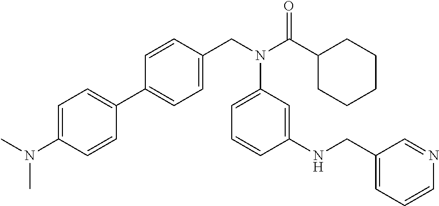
C1=CC(CN(C(C2CCCCC2)=O)C2=CC=CC(NCC3=CC=CN=C3)=C2)=CC=C1C1=CC=C(N(C)C)C=C1
